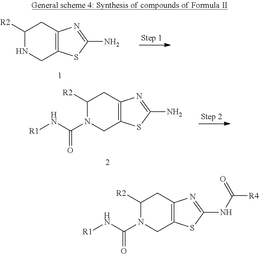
C1([R2])NCC2=C(C1)N=C(N)S2.C1([R2])N(C(N[R1])=O)CC2=C(C1)N=C(N)S2.C1([R2])N(C(N[R1])=O)CC2=C(C1)N=C(NC([R4])=O)S2
